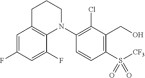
C1=C(F)C=C(F)C2=C1CCCN2C1=C(Cl)C(CO)=C(S([CF3])(=O)=O)C=C1
